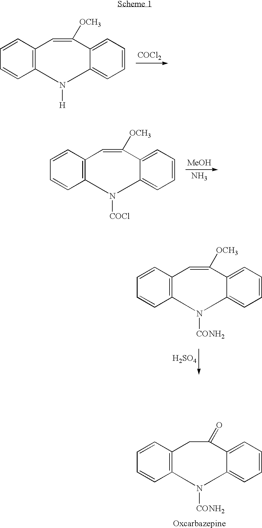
[COCl2].C1=CC2=C(C=C1)N([H])C1=CC=CC=C1C([OCH3])=C2.[MeOH].N.C1=CC2=C(C=C1)N([COCl])C1=CC=CC=C1C([OCH3])=C2.[H2SO4].C1=CC2=C(C=C1)N([CONH2])C1=CC=CC=C1C([OCH3])=C2.C1=CC2=C(C=C1)N([CONH2])C1=CC=CC=C1C(=O)C2
